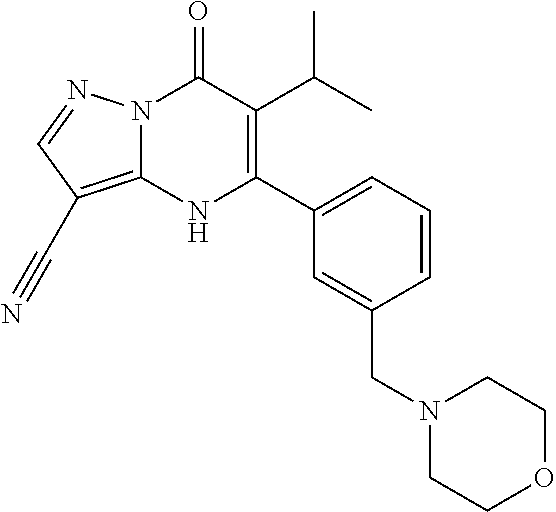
N12C(=C(C#N)C=N1)NC(C1=CC=CC(CN3CCOCC3)=C1)=C(C(C)C)C2=O
